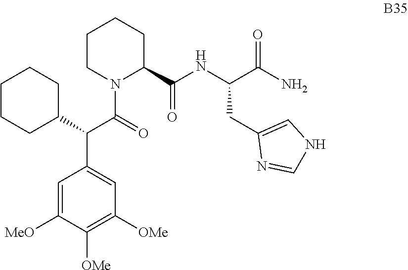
C1=C([MeO])C([OMe])=C([OMe])C=C1C(C1CCCCC1)C(=O)N1C(C(NC(C(N)=O)CC2=CNC=N2)=O)CCCC1
